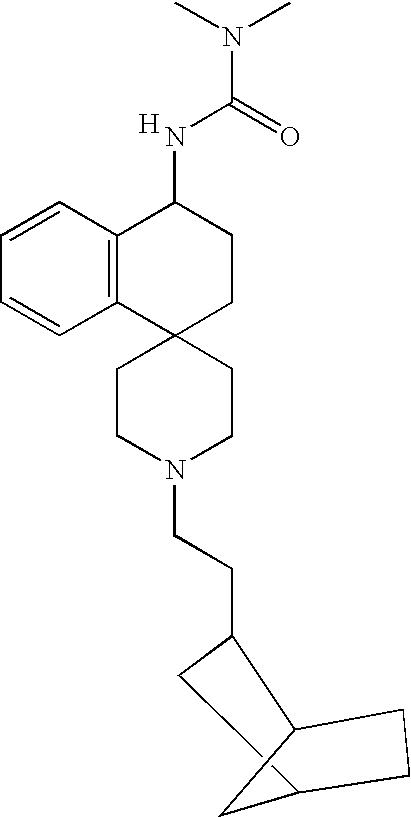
C(C1CC2CC1CC2)CN1CCC2(CC1)CCC(NC(N(C)C)=O)C1=C2C=CC=C1.[H]
